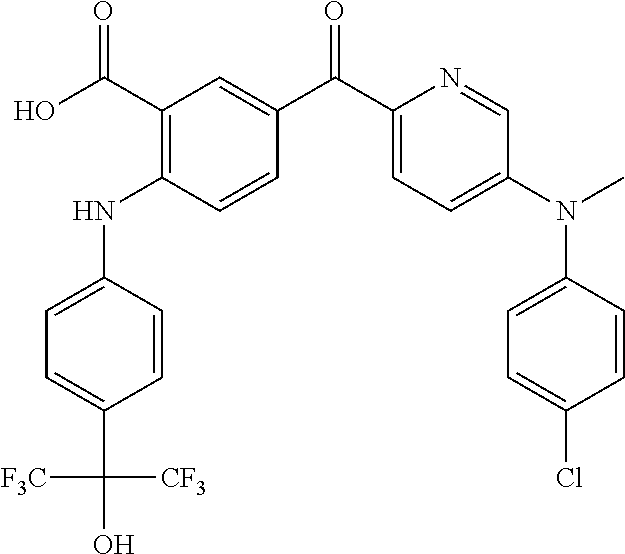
C1(C(O)=O)=C(NC2=CC=C(C(O)([CF3])[F3C])C=C2)C=CC(C(C2=CC=C(N(C3=CC=C(Cl)C=C3)C)C=N2)=O)=C1
